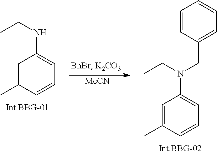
[MeCN].C1=C(C)C=CC=C1NCC.C1=C(C)C=CC=C1N(CC)CC1=CC=CC=C1
